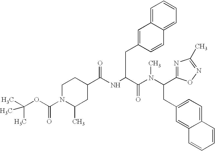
N1(C(OC(C)(C)C)=O)C(C)CC(C(NC(C(N(C(CC2=CC=C3C(=C2)C=CC=C3)C2=NC(C)=NO2)C)=O)CC2=CC3=CC=CC=C3C=C2)=O)CC1
